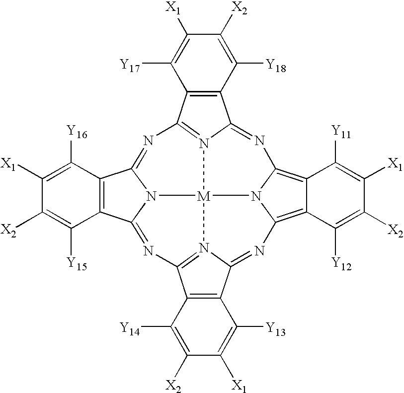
C12=C(C([Y18])=C([X2])C([X1])=C1[Y17])C1=NC3=C4C(=C5N3[M]36N1=C2N=C1C2=C(C([Y15])=C([X2])C([X1])=C2[Y16])C(=NC2=N3C(=N5)C3=C2C([Y14])=C([X2])C([X1])=C3[Y13])N16)C([Y12])=C([X2])C([X1])=C4[Y11]
